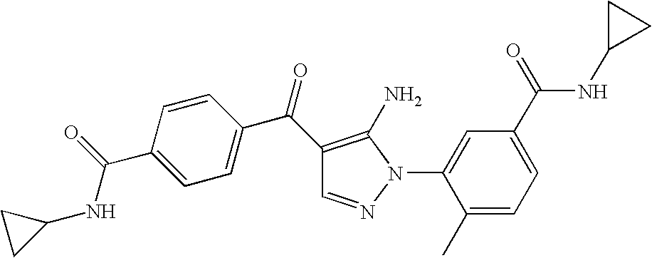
C1=C(N2C(N)=C(C(=O)C3=CC=C(C(=O)NC4CC4)C=C3)C=N2)C(C)=CC=C1C(=O)NC1CC1
